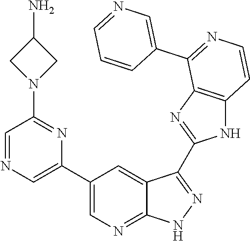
C1=NC=C(C2=CN=C3C(=C2)C(C2=NC4=C(N2)C=CN=C4C2=CN=CC=C2)=N[N H]3)N=C1N1CC(N)C1
